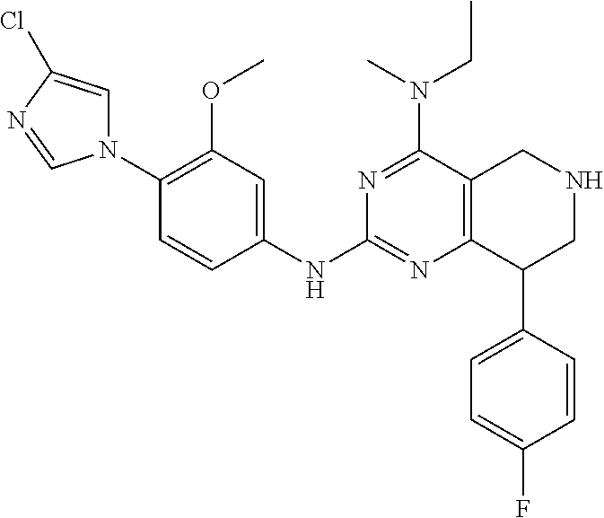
C12=C(C(C3=CC=C(F)C=C3)CNC1)N=C(NC1=CC(OC)=C(N3C=C(Cl)N=C3)C=C1)N=C2N(CC)C
